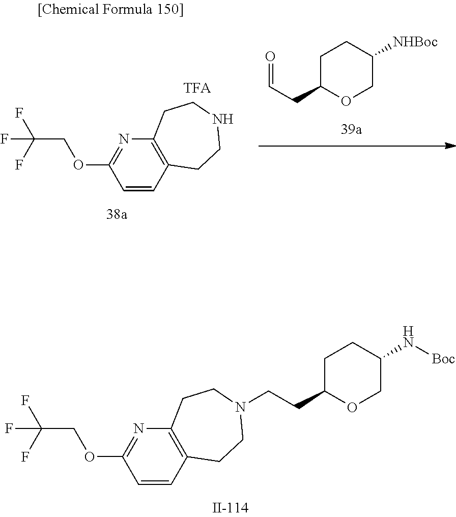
[Boc]NC1CCC(CCN2CCC3=C(N=C(OCC(F)(F)F)C=C3)CC2)OC1.[NHBoc]C1CCC(CC=O)OC1.O(CC(F)(F)F)C1=NC2=C(C=C1)CCNCC2
